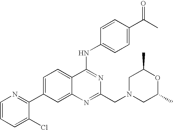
C1=CC=C(Cl)C(C2=CC=C3C(=C2)N=C(CN2CC(C)OC(C)C2)N=C3NC2=CC=C(C(C)=O)C=C2)=N1
